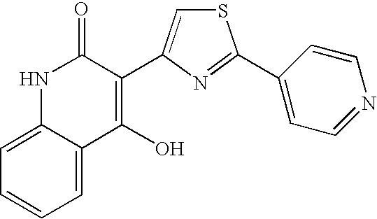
C1=C2C(=CC=C1)C(O)=C(C1=CSC(C3=CC=NC=C3)=N1)C(=O)N2
